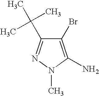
C1(Br)=C(N)N(C)N=C1C(C)(C)C
